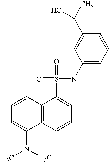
C12=C(C=CC=C1N(C)C)C(S(=O)(=O)NC1=CC=CC(C(C)O)=C1)=CC=C2
